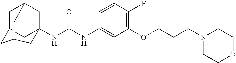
C1C2CC3(NC(NC4=CC(OCCCN5CCOCC5)=C(F)C=C4)=O)CC1CC(C2)C3
